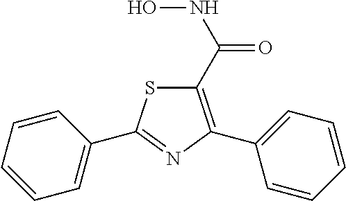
C1=CC=CC=C1C1=NC(C2=CC=CC=C2)=C(C(=O)NO)S1
